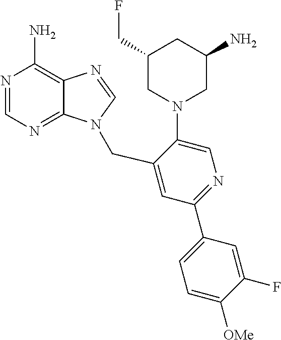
N1=CN=C2C(=C1N)N=CN2CC1=CC(C2=CC=C([OMe])C(F)=C2)=NC=C1N1CC(N)CC(CF)C1
